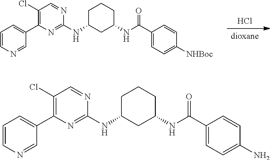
Cl.[dioxane].C1(Cl)=C(C2=CC=CN=C2)N=C(NC2CCCC(NC(C3=CC=C([NHBoc])C=C3)=O)C2)N=C1.C1(Cl)=C(C2=CC=CN=C2)N=C(NC2CCCC(NC(C3=CC=C(N)C=C3)=O)C2)N=C1
